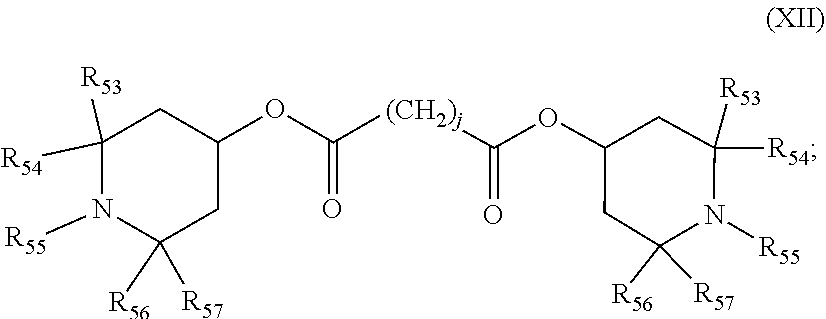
O(C(=O)[(CH2)j]C(OC1CC([R56])([R57])N([R55])C([R53])([R54])C1)=O)C1CC([R56])([R57])N([R55])C([R54])([R53])C1
